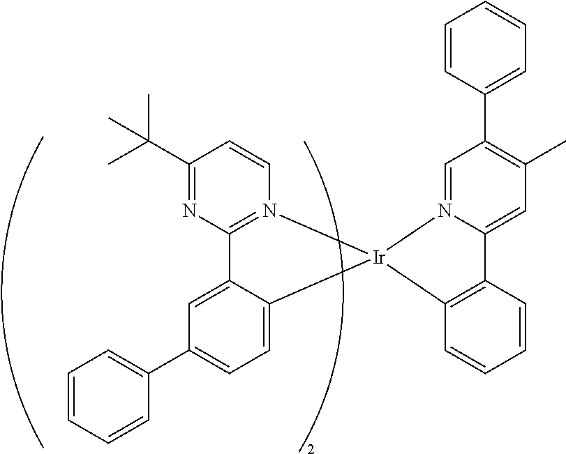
C12=N(C=CC(C(C)(C)C)=N1)[Ir]1(C3=CC=C(C4=CC=CC=C4)C=C23)C2=C(C3=CC(C)=C(C4=CC=CC=C4)C=N31)C=CC=C2
